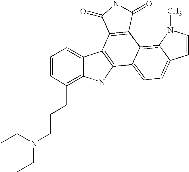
C12=C(CCCN(CC)CC)C=CC=C1C1=C(N2)C2=CC=C3C(=C2C2=C1C(=O)NC2=O)N(C)C=C3
